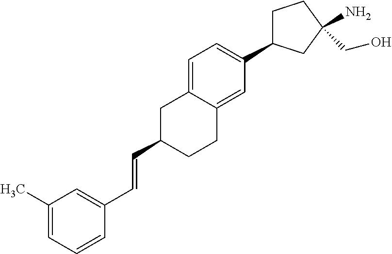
C1C(C=CC2=CC(C)=CC=C2)CCC2=CC(C3CCC(CO)(N)C3)=CC=C12
